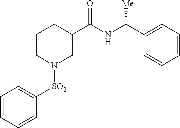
C1CN([SO2]C2=CC=CC=C2)CC(C(NC([Me])C2=CC=CC=C2)=O)C1
